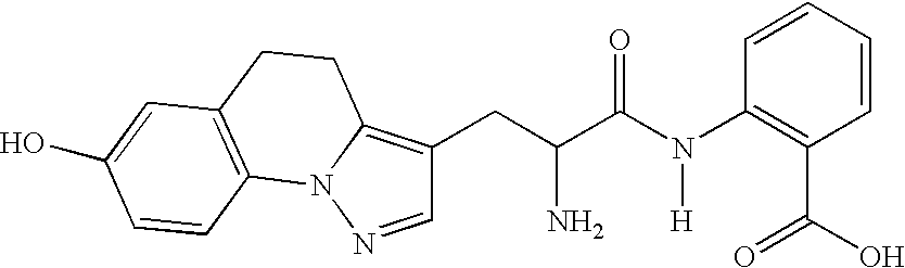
C(C(C(N(C1=C(C(=O)O)C=CC=C1)[H])=O)N)C1=C2N(N=C1)C1=C(CC2)C=C(O)C=C1
